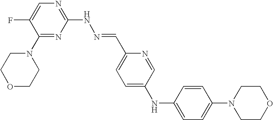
N1=C(NN=CC2=CC=C(NC3=CC=C(N4CCOCC4)C=C3)C=N2)N=C(N2CCOCC2)C(F)=C1
